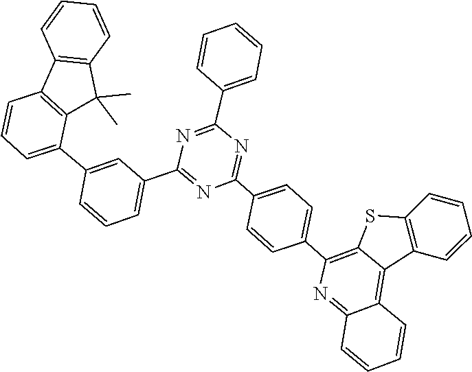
C1=CC=CC2=C1C1=C(C2(C)C)C(C2=CC(C3=NC(C4=CC=C(C5=C6C(=C7C=CC=CC7=N5)C5=C(C=CC=C5)S6)C=C4)=NC(C4=CC=CC=C4)=N3)=CC=C2)=CC=C1
